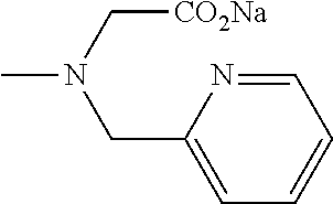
C1=NC(CN(C)C[CO2Na])=CC=C1
